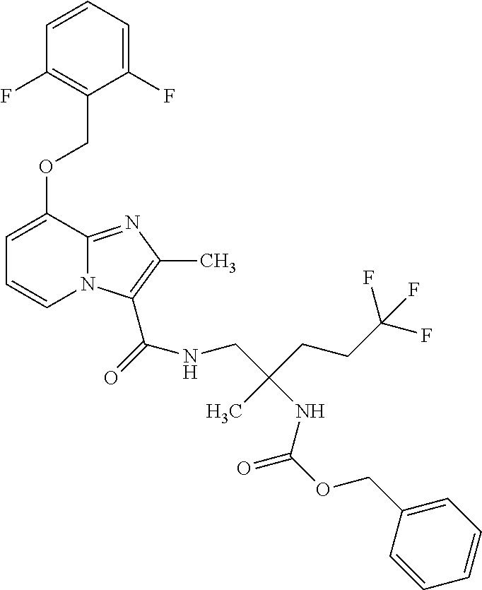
C1(COC(=O)NC(CNC(C2=C(C)N=C3C(OCC4=C(F)C=CC=C4F)=CC=CN32)=O)(CCC(F)(F)F)C)=CC=CC=C1
